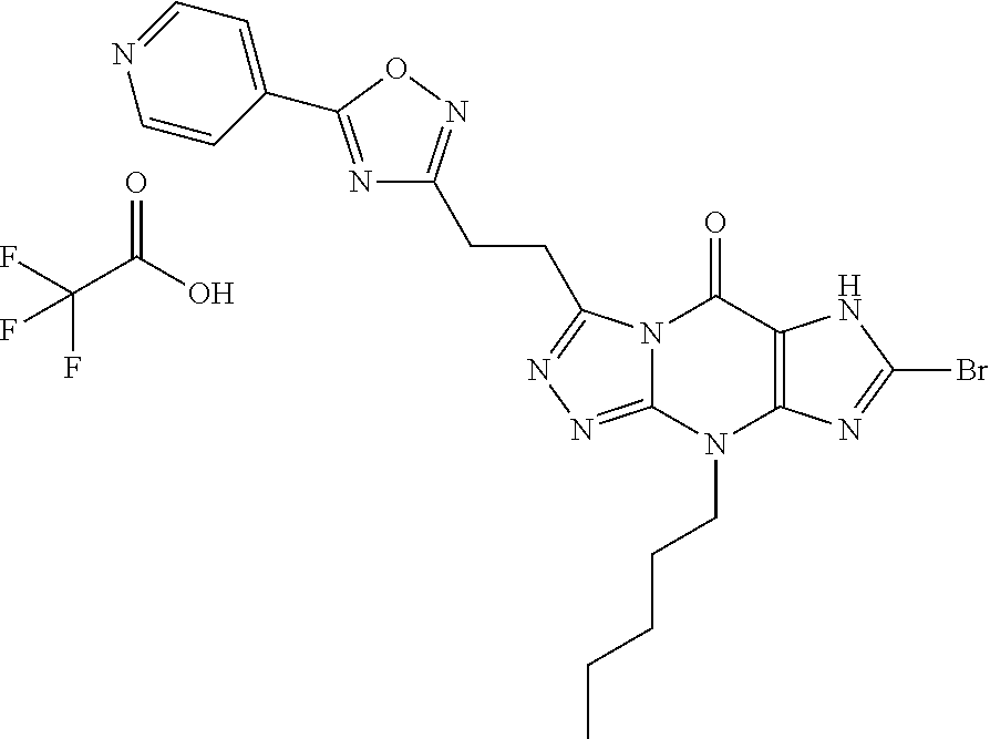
N12C(=NN=C1CCC1=NOC(C3=CC=NC=C3)=N1)N(CCCCC)C1=C(C2=O)NC(Br)=N1.C(C(O)=O)(F)(F)F
